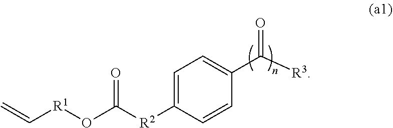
C=C[R1]OC(=O)[R2]C1=CC=C(C([R3])=O)C=C1
